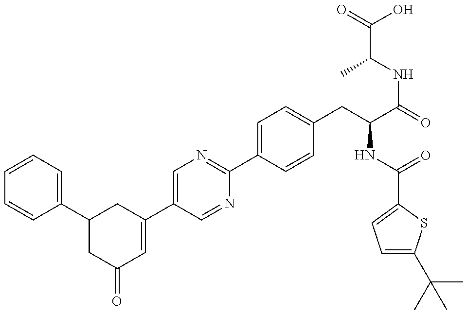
C1(C2=CC=CC=C2)CC(=O)C=C(C2=CN=C(C3=CC=C(CC(C(=O)NC(C)C(O)=O)NC(=O)C4=CC=C(C(C)(C)C)S4)C=C3)N=C2)C1
